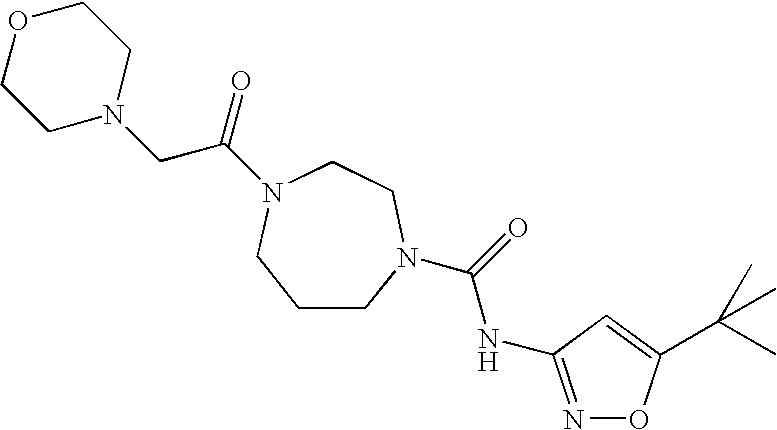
C1CN(C(=O)NC2=NOC(C(C)(C)C)=C2)CCN(C(=O)CN2CCOCC2)C1
